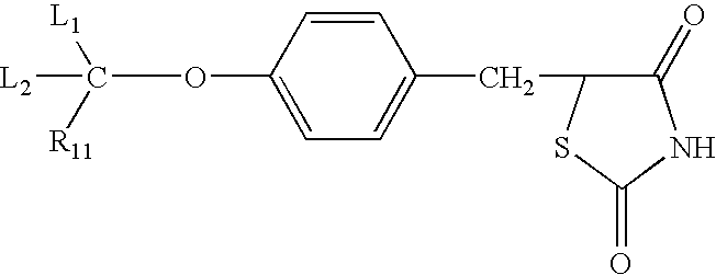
C1=CC(OC([L2])([L1])[R11])=CC=C1CC1C(=O)NC(=O)S1
